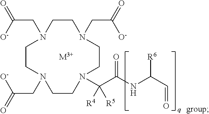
N1(CC(=O)[O-])CCN(CC(=O)[O-])CCN(C(C(NC(C=O)[R6])=O)([R4])[R5])CCN(CC(=O)[O-])CC1.[M3+]
